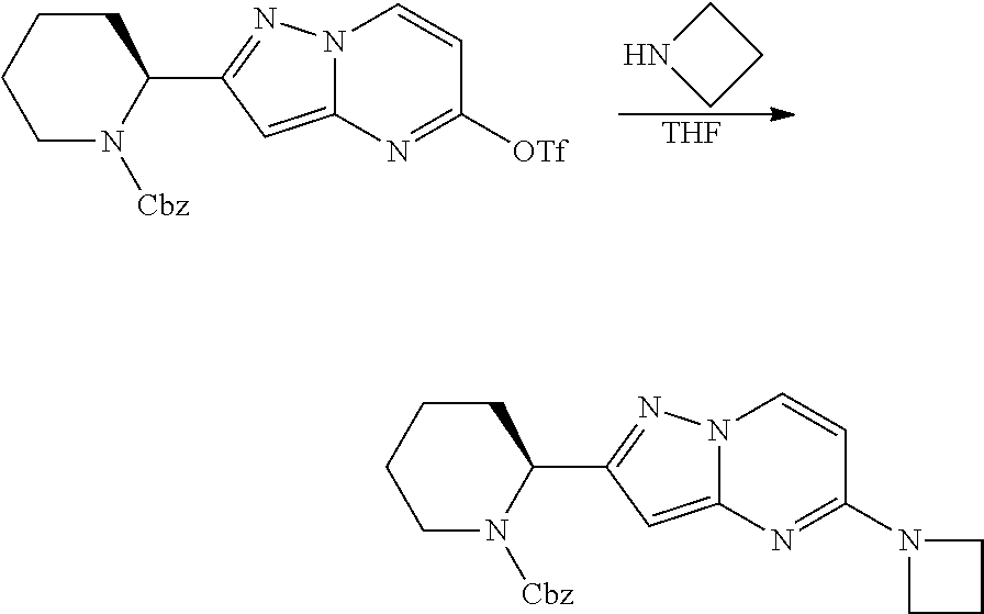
C1CCC(C2=NN3C(=C2)N=C(N2CCC2)C=C3)N([Cbz])C1.C1CCC(C2=NN3C(=C2)N=C([OTf])C=C3)N([Cbz])C1.[THF].C1NCC1
